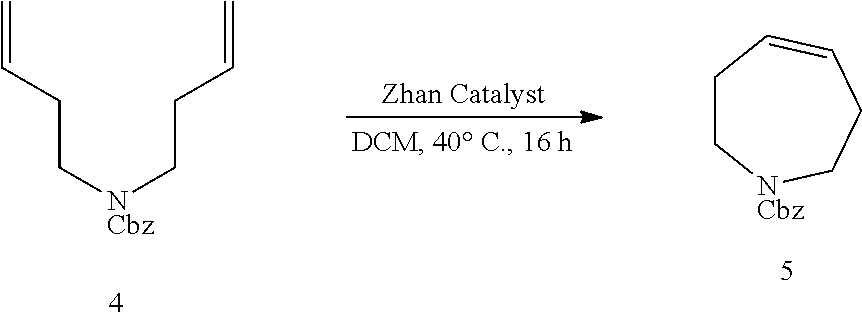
[Zhan Catalyst].C1C[NCbz]CCC=C1.C([NCbz]CCC=C)CC=C
